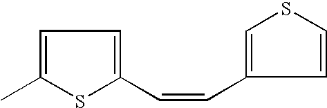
C1=C(C)SC(C=CC2=CSC=C2)=C1
